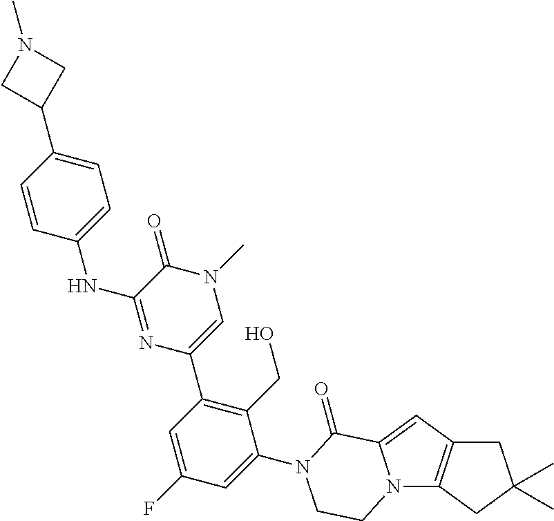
C1=CC(NC2=NC(C3=C(CO)C(N4C(=O)C5=CC6=C(N5CC4)CC(C)(C)C6)=CC(F)=C3)=CN(C)C2=O)=CC=C1C1CN(C)C1
